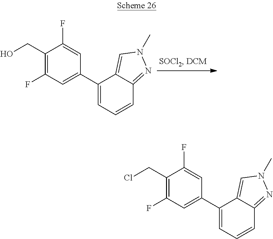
C1(F)=CC(C2=CC=CC3=NN(C)C=C23)=CC(F)=C1CO.C1(F)=CC(C2=CC=CC3=NN(C)C=C23)=CC(F)=C1CCl
